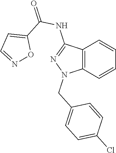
C12=C(C=CC=C1)N(CC1=CC=C(Cl)C=C1)N=C2NC(=O)C1=CC=NO1
